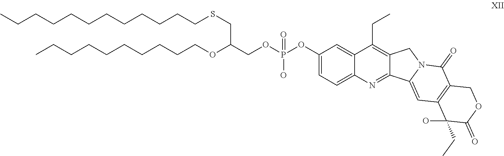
C1=C(OP(OCC(OCCCCCCCCCC)CSCCCCCCCCCCCC)(O)=O)C=C2C(=C1)N=C1C(=C2CC)CN2C1=CC1=C(C2=O)COC(=O)C1(CC)O
